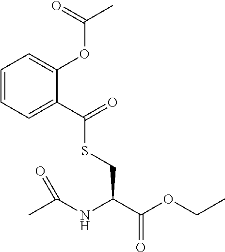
C1=CC=C(C(SCC(C(OCC)=O)NC(C)=O)=O)C(OC(C)=O)=C1
